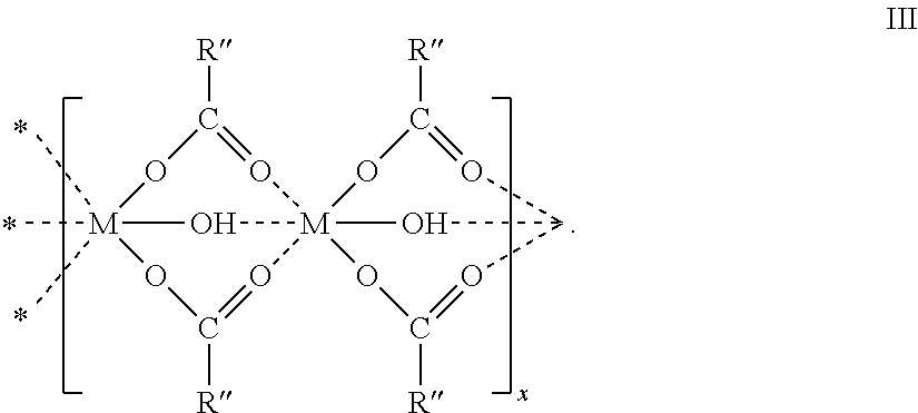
C[M]12(C)(C)OC([R])=O[M]34(O=C([R])O1)(OC([R])=OC(O=C([R])O3)O4)O2
